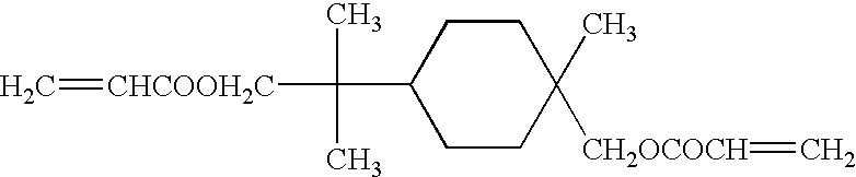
C=[CHCOOH2C]C(C)(C)C1CCC(C)([CH2OCOCH]=C)CC1
